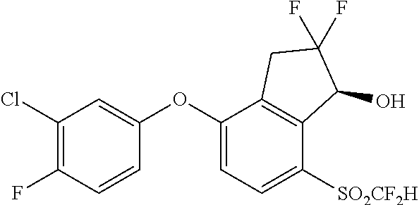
C1(Cl)=C(F)C=CC(OC2=CC=C([SO2CF2H])C3=C2CC(F)(F)C3O)=C1
